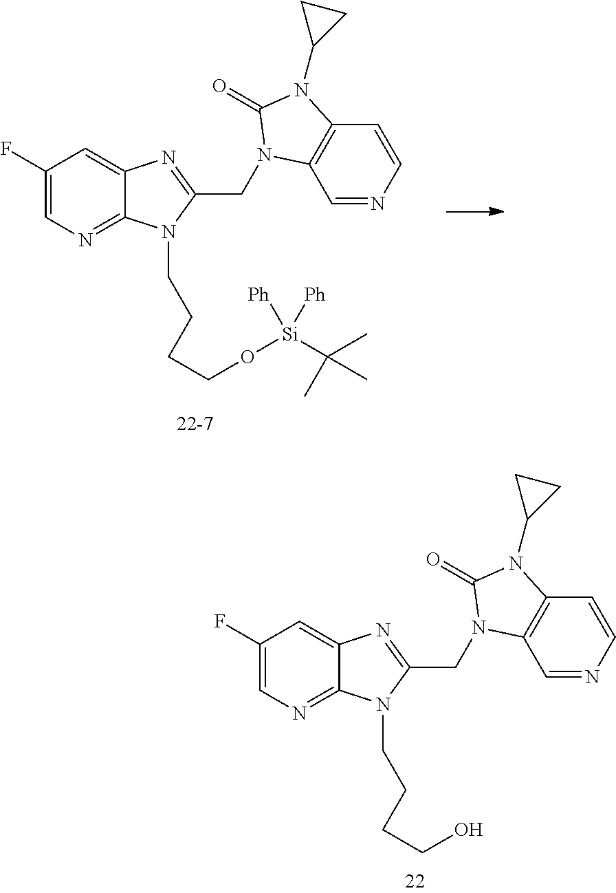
C1(F)=CN=C2C(=C1)N=C(CN1C3=C(C=CN=C3)N(C3CC3)C1=O)N2CCCCO[Si](C(C)(C)C)([Ph])[Ph].C1(F)=CN=C2C(=C1)N=C(CN1C3=C(C=CN=C3)N(C3CC3)C1=O)N2CCCCO
